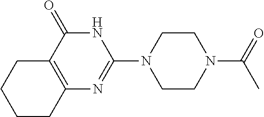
N1(C(C)=O)CCN(C2=NC3=C(C(=O)N2)CCCC3)CC1
